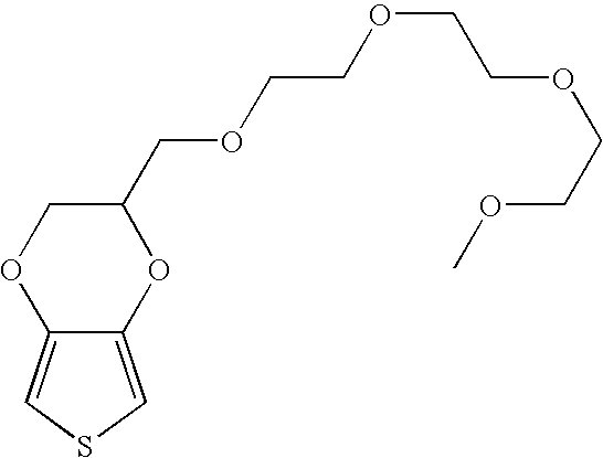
C12=CSC=C1OC(COCCOCCOCCOC)CO2
